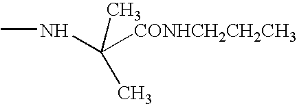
CNC([CONHCH2CH2CH3])(C)C
